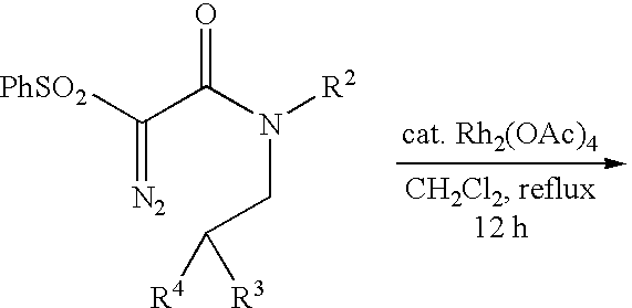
C(=[N2])(C(N(CC([R4])[R3])[R2])=O)[PhSO2]
